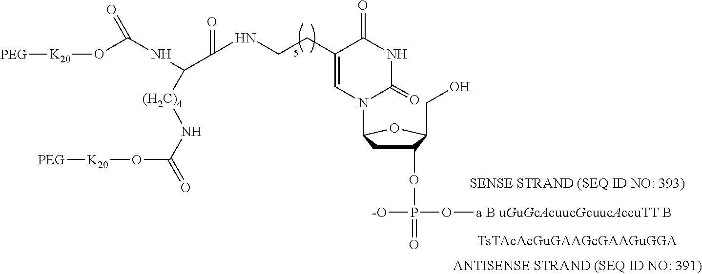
O([a B uGuGcAcuucGcuucAccuTT B])P([-O])(OC1CC(N2C(=O)NC(=O)C(CCNC(=O)C(NC(O[K20][PEG])=O)[(H2C)4]NC(=O)O[K20][PEG])=C2)OC1CO)=O
